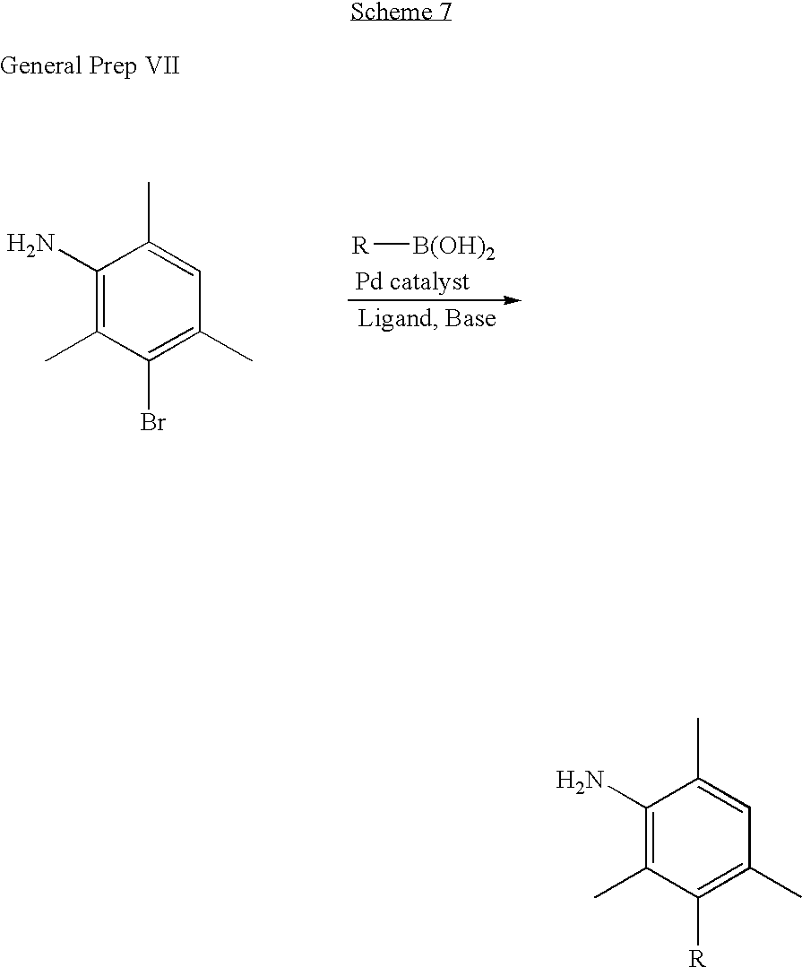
C1(N)=C(C)C(Br)=C(C)C=C1C.[R][B(OH)2].C1(N)=C(C)C([R])=C(C)C=C1C
